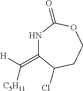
N1C(=C([C5H11])[H])C(Cl)CCOC1=O
